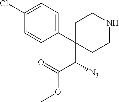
C1(C(C(OC)=O)[N3])(C2=CC=C(Cl)C=C2)CCNCC1
